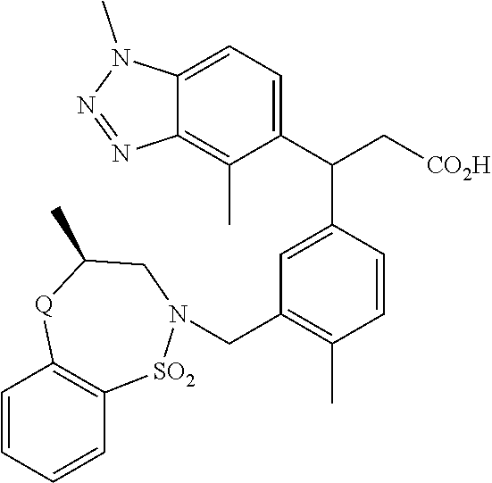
C1=CC=CC2=C1[Q]C(C)CN(CC1=C(C)C=CC(C(C[CO2H])C3=CC=C4C(=C3C)N=NN4C)=C1)[SO2]2
